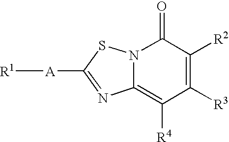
C12=C([R4])C([R3])=C([R2])C(=O)N1SC([A][R1])=N2
